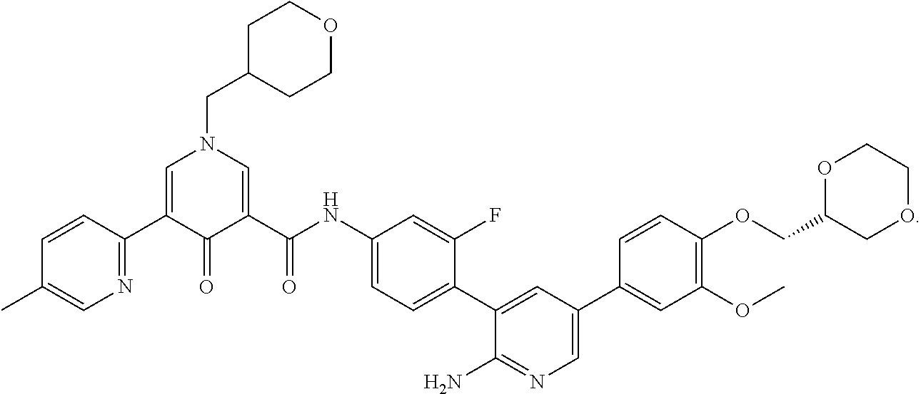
C1(NC(=O)C2=CN(CC3CCOCC3)C=C(C3=NC=C(C)C=C3)C2=O)=CC=C(C2=CC(C3=CC(OC)=C(OCC4COCCO4)C=C3)=CN=C2N)C(F)=C1
